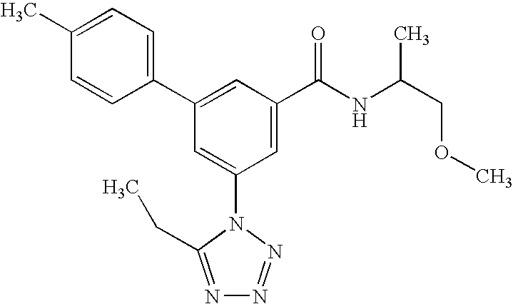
C1(C2=CC(C(NC(COC)C)=O)=CC(N3C(CC)=NN=N3)=C2)=CC=C(C)C=C1
